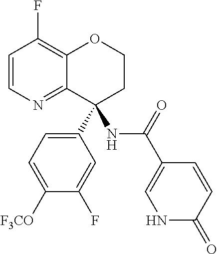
C1=CN=C2C(=C1F)OCCC2(C1=CC=C([F3CO])C(F)=C1)NC(C1=CNC(=O)C=C1)=O
